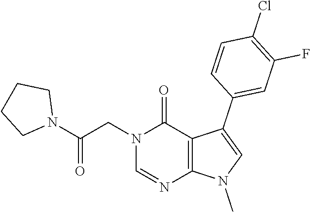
C1=NC2=C(C(C3=CC(F)=C(Cl)C=C3)=CN2C)C(=O)N1CC(N1CCCC1)=O
